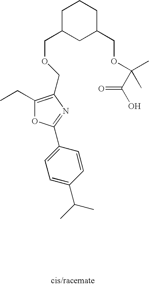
C1C(COCC2=C(CC)OC(C3=CC=C(C(C)C)C=C3)=N2)CC(COC(C)(C)C(O)=O)CC1
